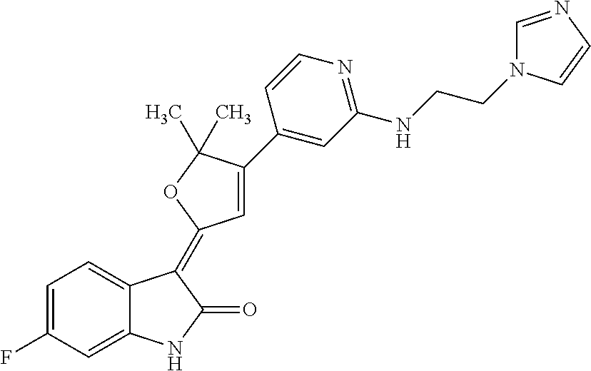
C1=C(F)C=C2C(=C1)C(=C1C=C(C3=CC(NCCN4C=NC=C4)=NC=C3)C(C)(C)O1)C(=O)N2
